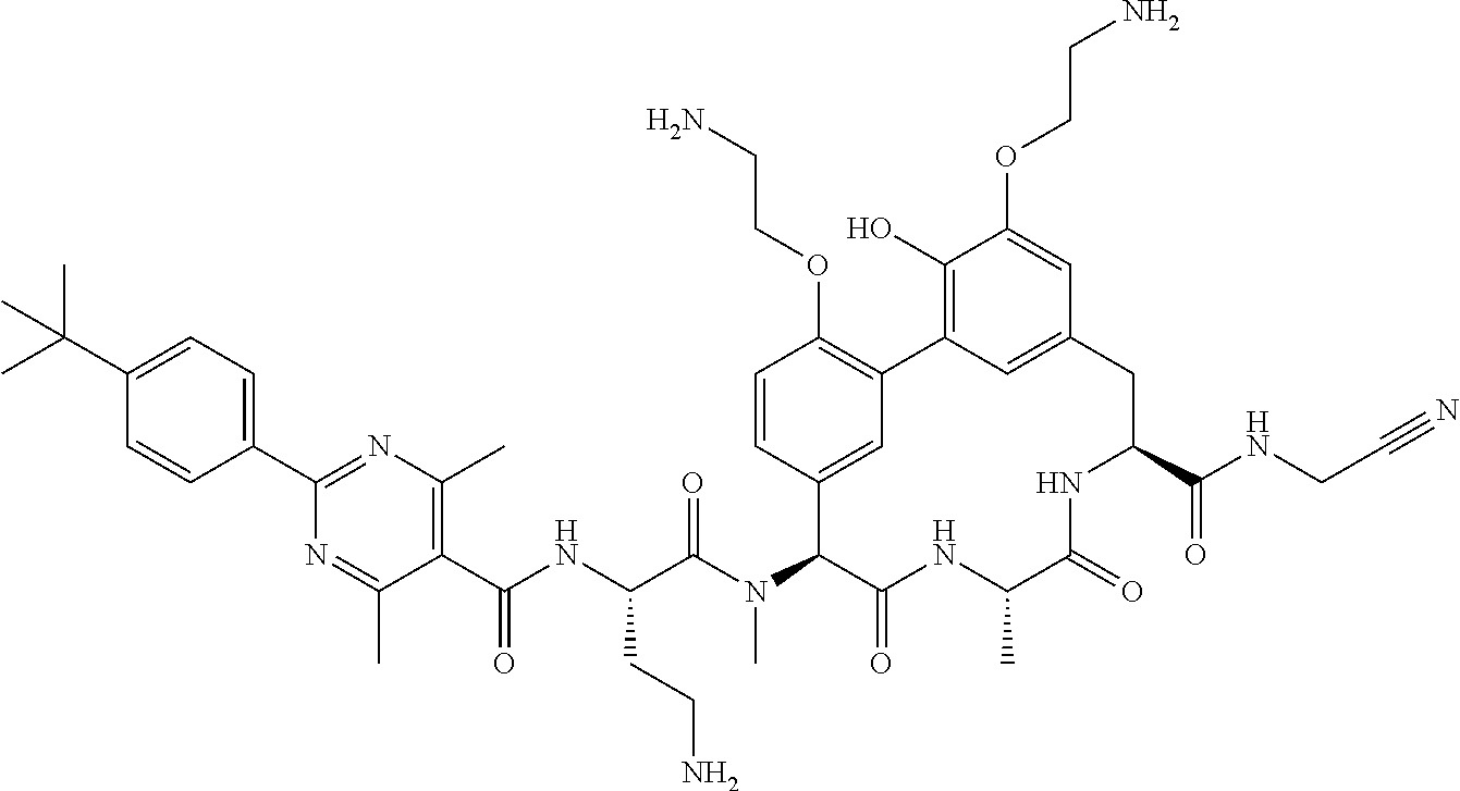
C(C(N(C1C(=O)NC(C)C(=O)NC(C(NCC#N)=O)CC2=CC(=C(O)C(OCCN)=C2)C2=C(OCCN)C=CC1=C2)C)=O)(CCN)NC(=O)C1=C(C)N=C(C2=CC=C(C(C)(C)C)C=C2)N=C1C
